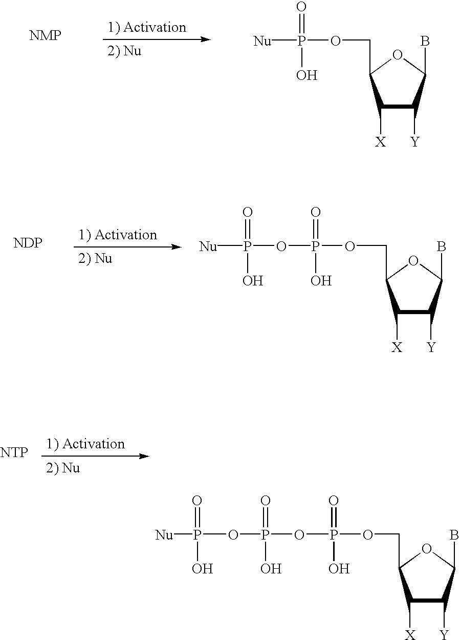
[Nu]P(O)(=O)OCC1C([X])C([Y])C(B)O1.[NDP].[Nu]P(O)(=O)OP(=O)(O)OCC1C([X])C([Y])C(B)O1.[NTP].[Nu]P(O)(=O)OP(=O)(O)OP(=O)(O)OCC1C([X])C([Y])C(B)O1
